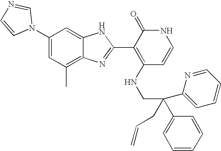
C1(C)=C2C(=CC(N3C=NC=C3)=C1)NC(C1=C(NCC(C3=CC=CC=C3)(CC=C)C3=CC=CC=N3)C=CNC1=O)=N2
